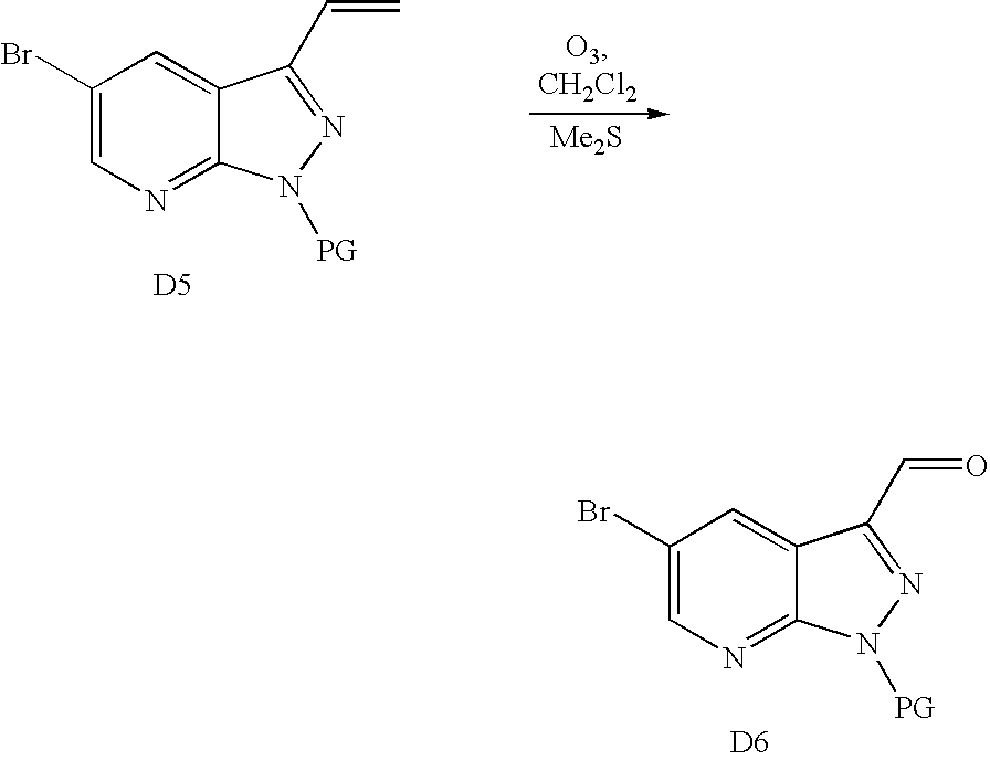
C1(Br)=CN=C2C(=C1)C(C=O)=NN2[PG].[D6].C1(Br)=CN=C2C(=C1)C(C=C)=NN2[PG].[D5].[Me2S]
